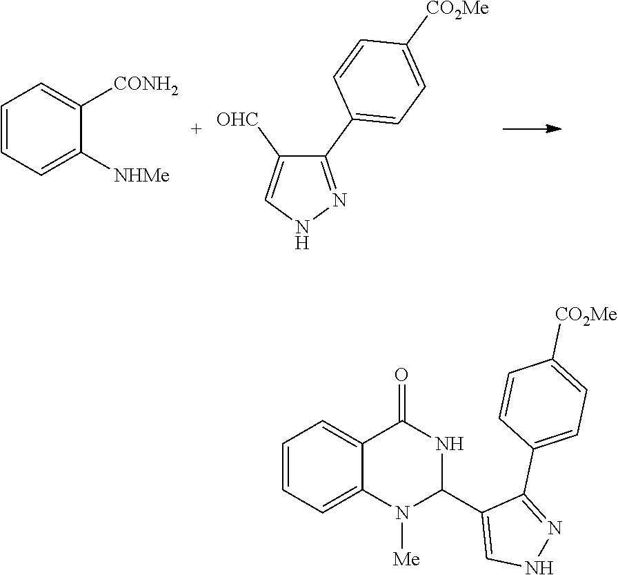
C1=C2C(=CC=C1)C(=O)NC(C1=CNN=C1C1=CC=C([CO2Me])C=C1)N2[Me].C1([OHC])=CNN=C1C1=CC=C([CO2Me])C=C1.C1=CC=C([NHMe])C([CONH2])=C1
